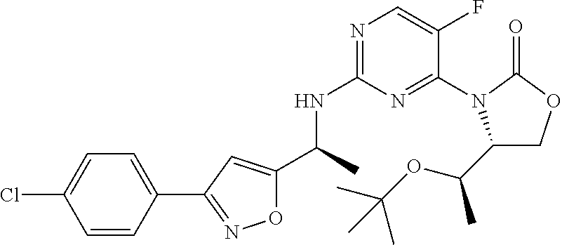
C(C)(NC1=NC=C(F)C(N2C(C(OC(C)(C)C)C)COC2=O)=N1)C1=CC(C2=CC=C(Cl)C=C2)=NO1
